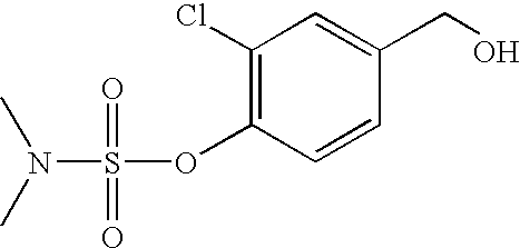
C1=CC(CO)=CC(Cl)=C1OS(=O)(=O)N(C)C
